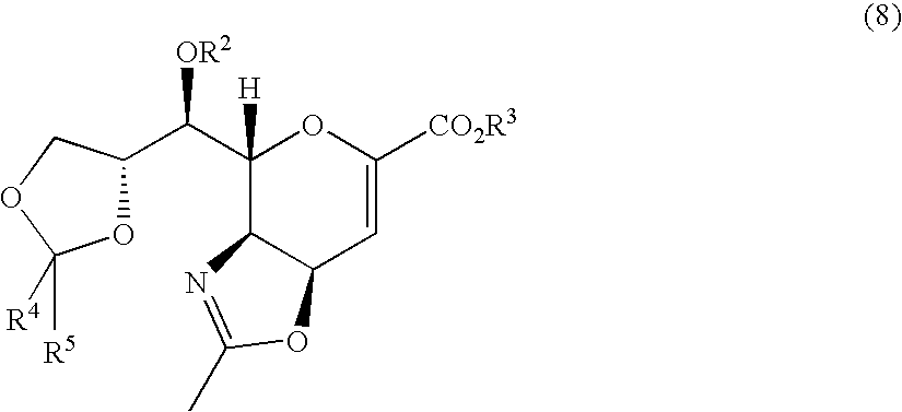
C1(C(C2OC([R4])([R5])OC2)[OR2])([H])C2C(C=C([CO2R3])O1)OC(C)=N2
